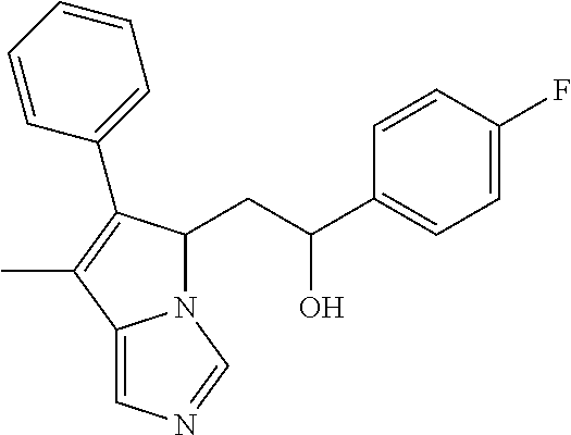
C1=CC(F)=CC=C1C(O)CC1N2C(=CN=C2)C(C)=C1C1=CC=CC=C1
